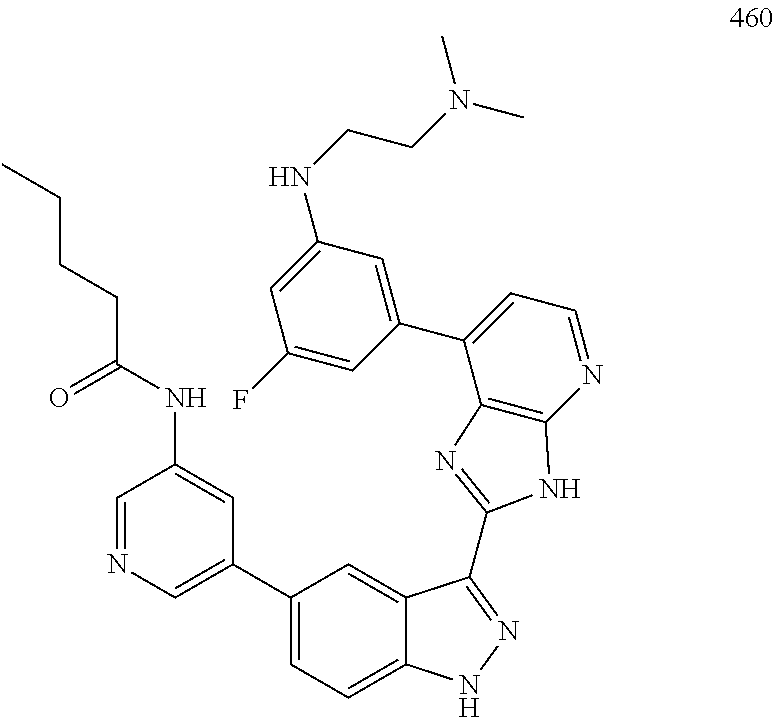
C1(C2=CN=CC(NC(CCCC)=O)=C2)=CC=C2C(=C1)C(C1=NC3=C(N=CC=C3C3=CC(NCCN(C)C)=CC(F)=C3)N1)=NN2
